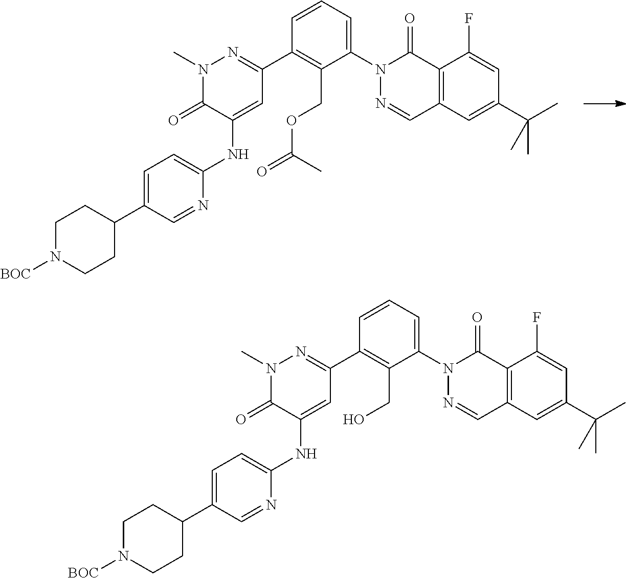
N1(C)C(=O)C(NC2=CC=C(C3CCN([BOC])CC3)C=N2)=CC(C2=C(COC(=O)C)C(N3N=CC4=C(C3=O)C(F)=CC(C(C)(C)C)=C4)=CC=C2)=N1.N1(C)C(=O)C(NC2=CC=C(C3CCN([BOC])CC3)C=N2)=CC(C2=C(CO)C(N3N=CC4=C(C3=O)C(F)=CC(C(C)(C)C)=C4)=CC=C2)=N1
